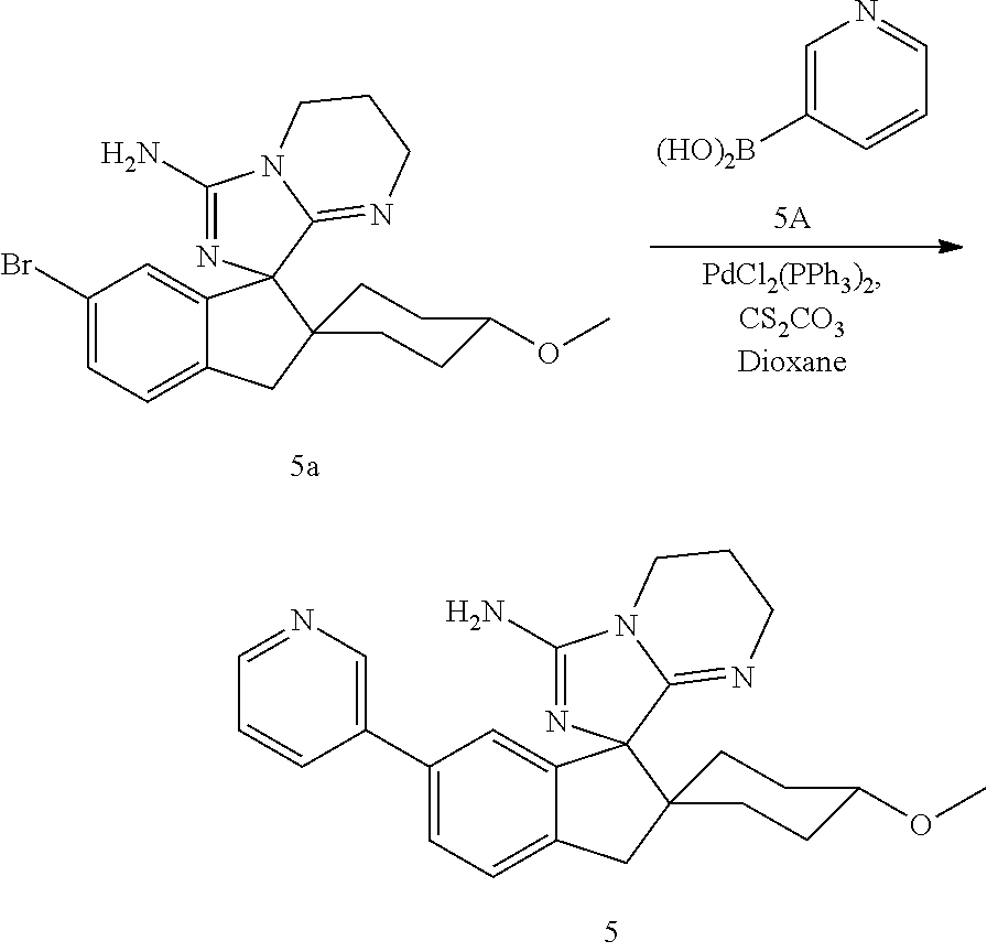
C1=C([(HO)2B])C=CC=N1.C1(Br)=CC=C2C(=C1)C1(C3(C2)CCC(OC)CC3)N=C(N)N2C1=NCCC2.C1(C2=CN=CC=C2)=CC=C2C(=C1)C1(C3(C2)CCC(OC)CC3)N=C(N)N2C1=NCCC2
